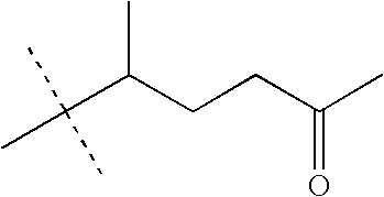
CC(C(CCC(C)=O)C)(C)C
